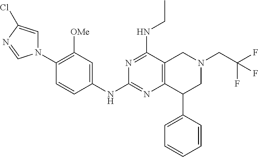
C1(N2C=C(Cl)N=C2)=C([OMe])C=C(NC2=NC3=C(C(NCC)=N2)CN(CC(F)(F)F)CC3C2=CC=CC=C2)C=C1
